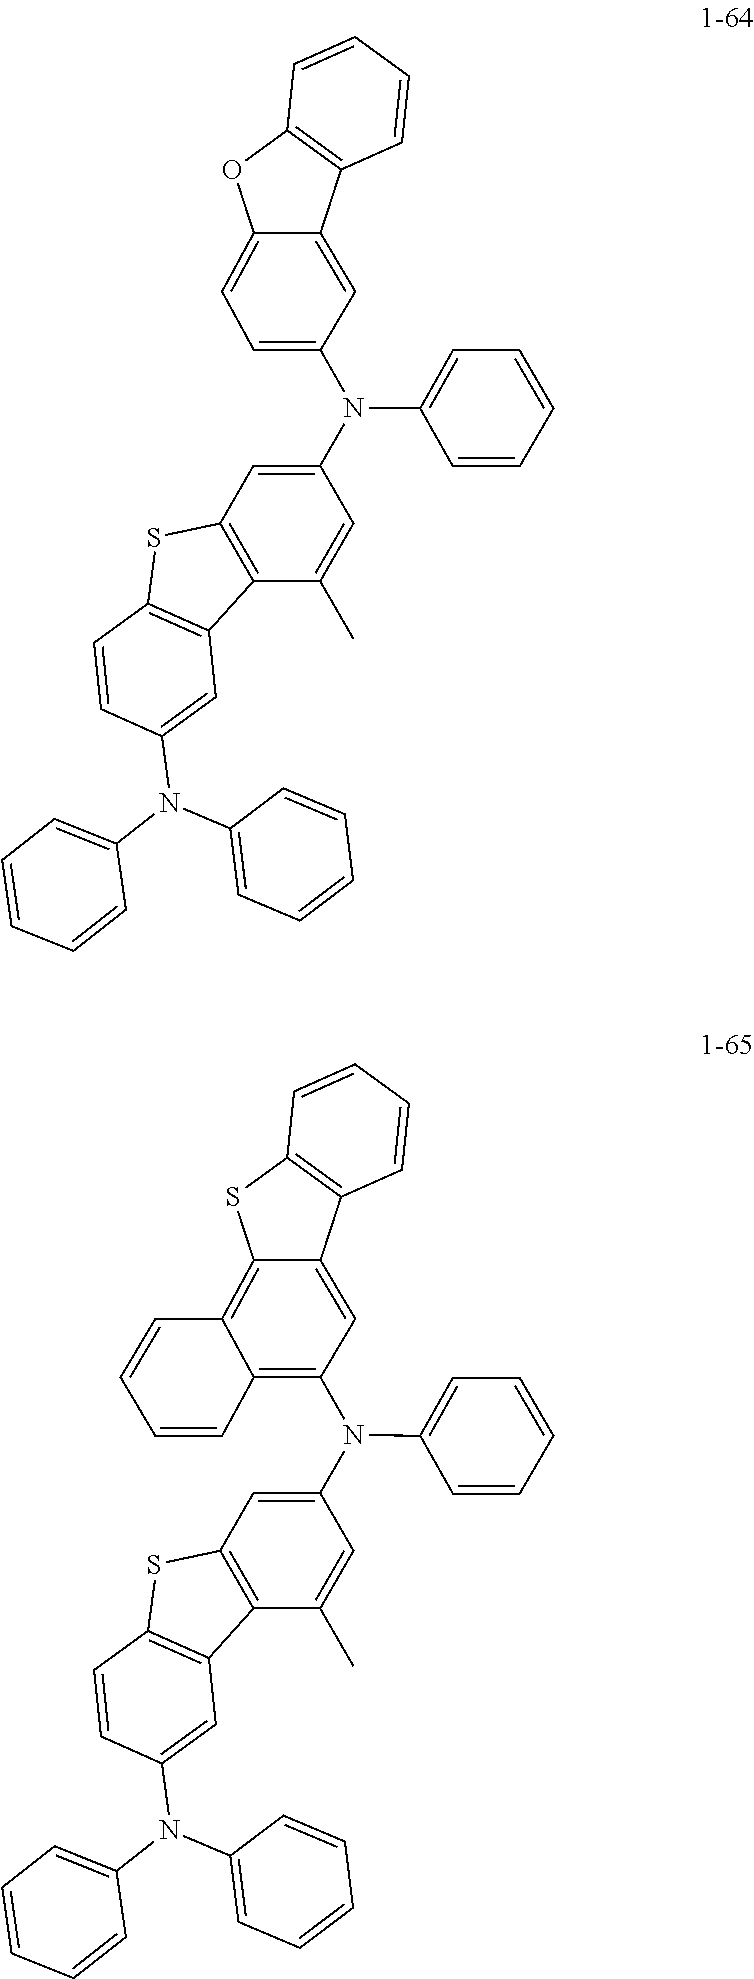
C1(N(C2=CC=C3C(=C2)C2=C(O3)C=CC=C2)C2=CC=CC=C2)=CC2=C(C(C)=C1)C1=C(S2)C=CC(N(C2=CC=CC=C2)C2=CC=CC=C2)=C1.C1(N(C2=C3C(=C4C(=C2)C2=C(S4)C=CC=C2)C=CC=C3)C2=CC=CC=C2)=CC2=C(C(C)=C1)C1=C(S2)C=CC(N(C2=CC=CC=C2)C2=CC=CC=C2)=C1
